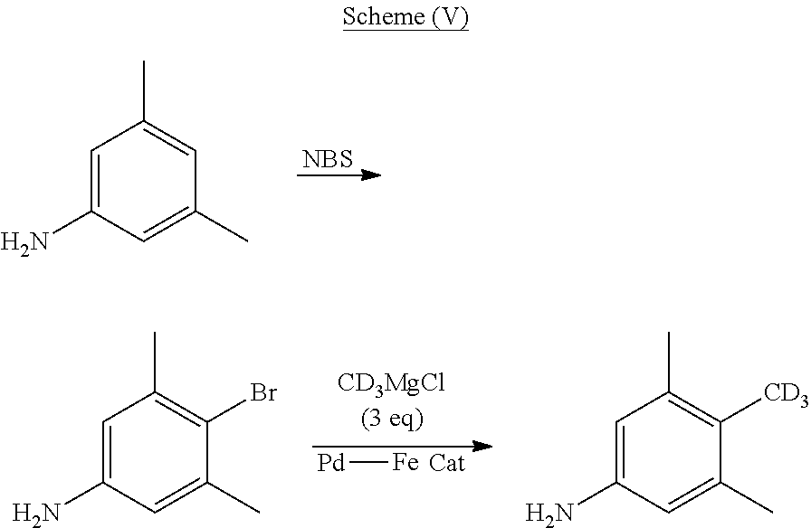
[NBS].C1=C(N)C=C(C)C=C1C.[Pd][Fe].[Cat].C1=C(N)C=C(C)C(Br)=C1C.C1=C(N)C=C(C)C([CD3])=C1C
